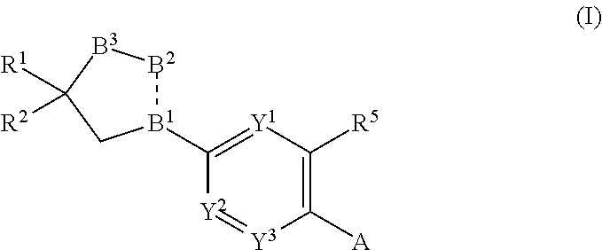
[B1]1(C2=[Y1]C([R5])=C([A])[Y3]=[Y2]2)[B2][B3]C([R1])([R2])C1
